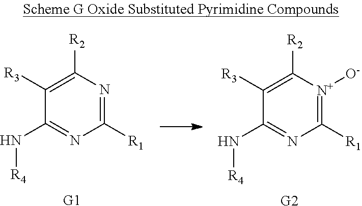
C1([R1])=NC([R2])=C([R3])C(N[R4])=N1.[G1].C1([R1])=[N+]([O-])C([R2])=C([R3])C(N[R4])=N1.[G2]
